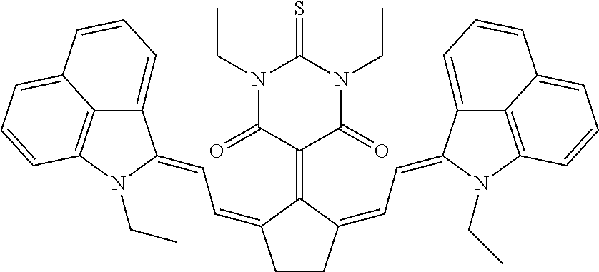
C1CC(=CC=C2C3=CC=CC4=CC=CC(=C34)N2CC)C(=C2C(=O)N(CC)C(=S)N(CC)C2=O)C1=CC=C1C2=CC=CC3=CC=CC(=C23)N1CC
